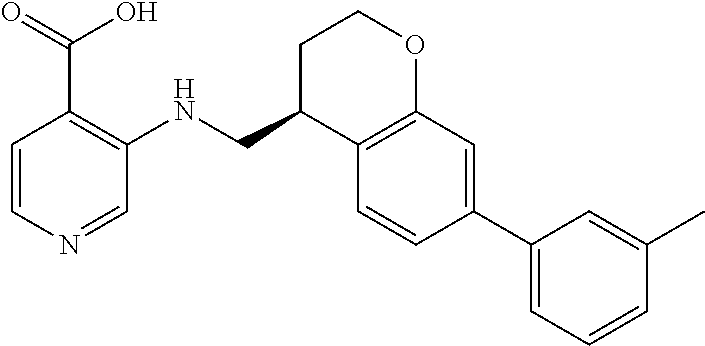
C1=CC(C2=CC=CC(C)=C2)=CC2=C1C(CNC1=C(C(O)=O)C=CN=C1)CCO2
